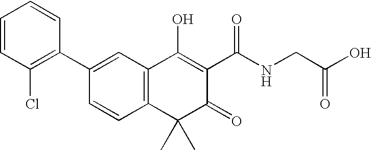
C12=C(C=C(C3=C(Cl)C=CC=C3)C=C1)C(O)=C(C(NCC(O)=O)=O)C(=O)C2(C)C
